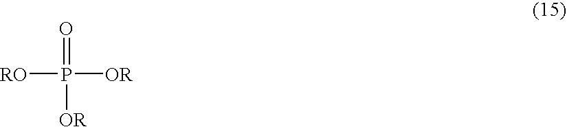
[RO]P([OR])([OR])=O
